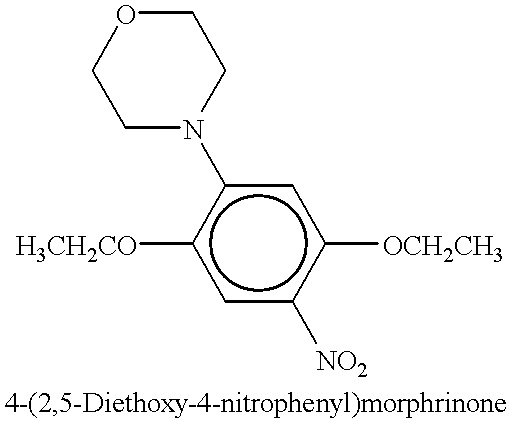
c1c(N2CCOCC2)c([H3CH2CO])cc([NO2])c1[OCH2CH3]
